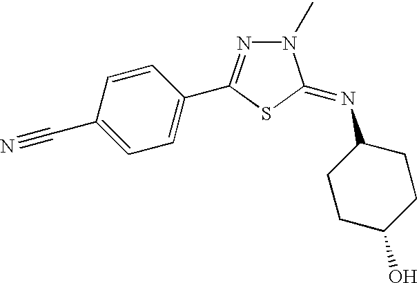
C1=C(C#N)C=CC(C2=NN(C)C(=NC3CCC(O)CC3)S2)=C1
